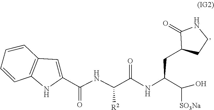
C12=C(NC(C(NC([R2])C(=O)NC(CC3CCNC3=O)C([SO3Na])O)=O)=C1)C=CC=C2
